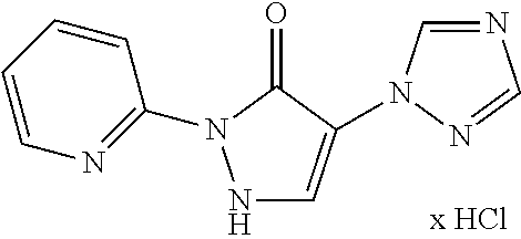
N1C=C(N2C=NC=N2)C(=O)N1C1=NC=CC=C1
